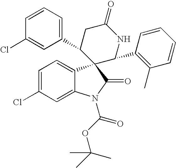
C1(C2CC(=O)NC(C3=C(C)C=CC=C3)C23C2=CC=C(Cl)C=C2N(C(=O)OC(C)(C)C)C3=O)=CC=CC(Cl)=C1
